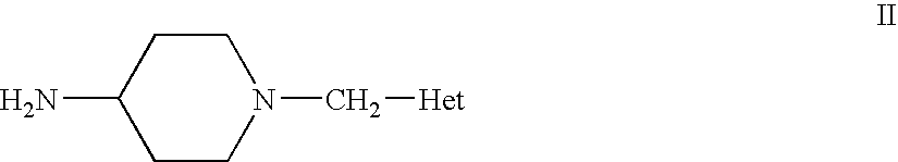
C1CC(N)CCN1C[Het]
